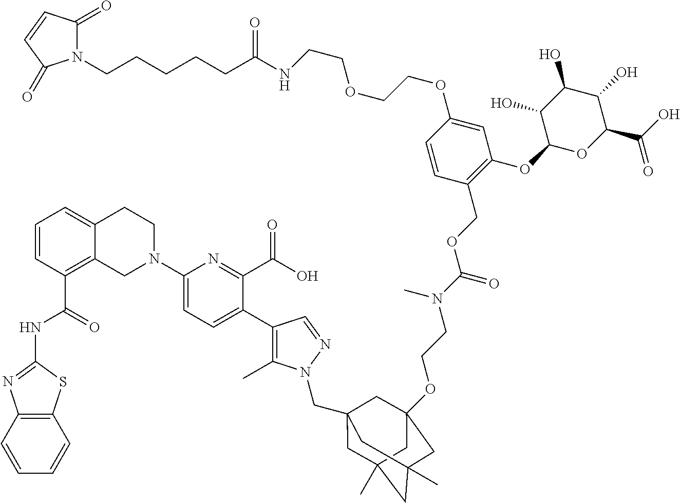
C12=C(C=CC=C1)SC(NC(C1=C3C(=CC=C1)CCN(C1=CC=C(C4=C(C)N(CC56CC7(C)CC(C)(CC(OCCN(C(=O)OCC8=C(OC9OC(C(O)=O)C(O)C(O)C9O)C=C(OCCOCCNC(CCCCCN9C(=O)C=CC9=O)=O)C=C8)C)(C5)C7)C6)N=C4)C(C(O)=O)=N1)C3)=O)=N2
